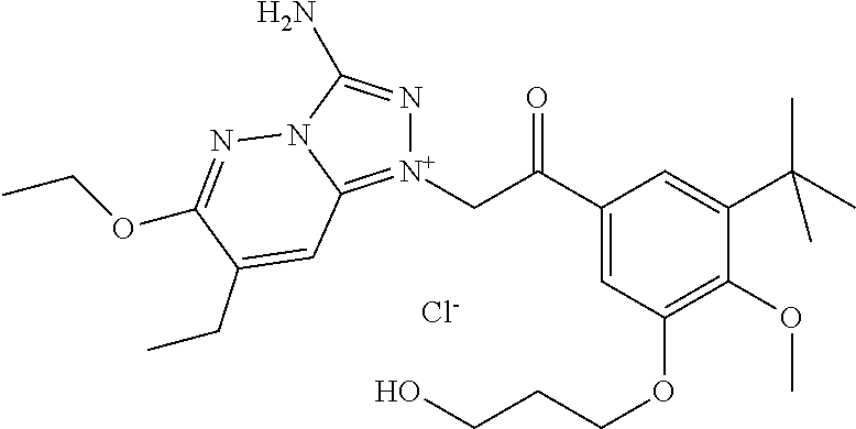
[N+]1(CC(C2=CC(OCCCO)=C(OC)C(C(C)(C)C)=C2)=O)=C2N(C(N)=N1)N=C(OCC)C(CC)=C2.[Cl-]
